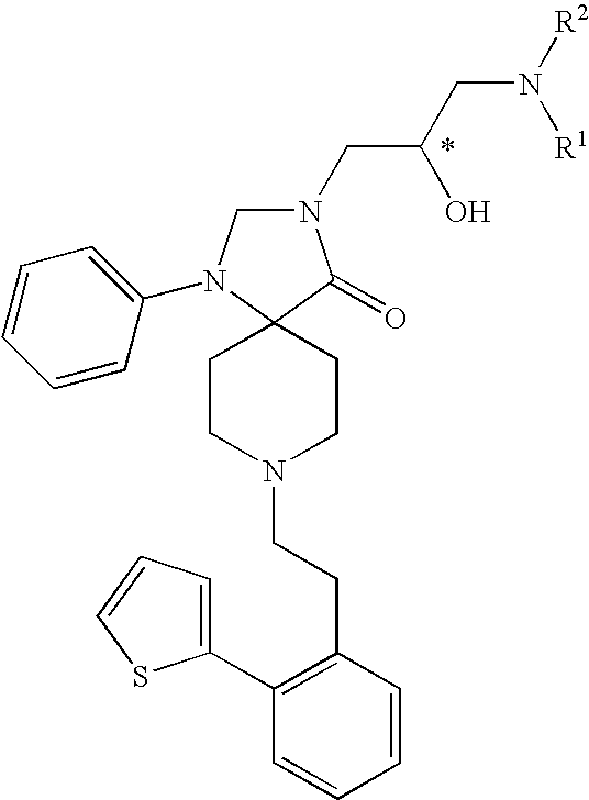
N1(CC(CN([R2])[R1])O)CN(C2=CC=CC=C2)C2(C1=O)CCN(CCC1=C(C3=CC=CS3)C=CC=C1)CC2
